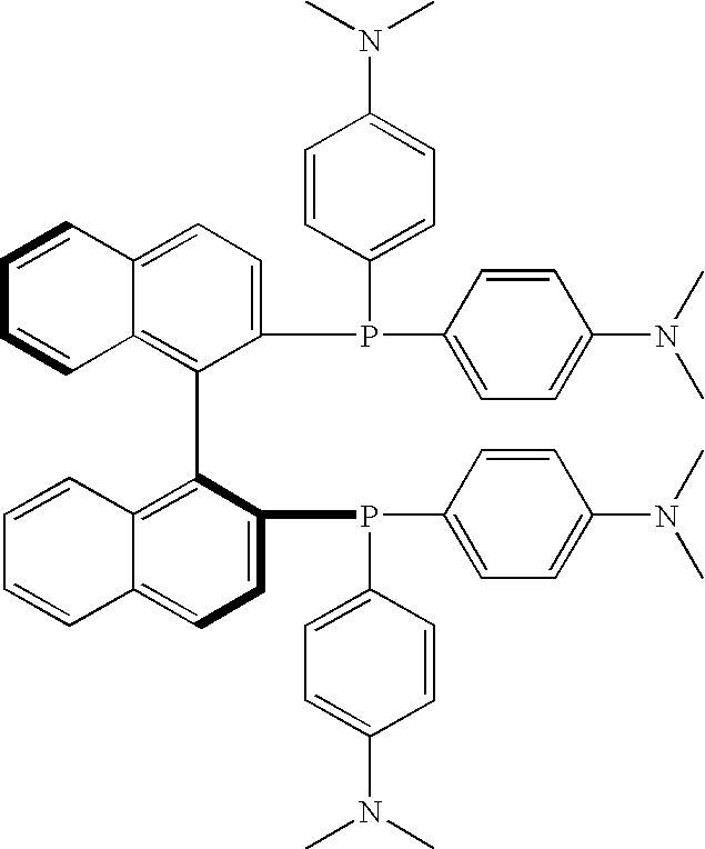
C1=CC2=CC=C(P(C3=CC=C(N(C)C)C=C3)C3=CC=C(N(C)C)C=C3)C(C3=C4C(=CC=C3P(C3=CC=C(N(C)C)C=C3)C3=CC=C(N(C)C)C=C3)C=CC=C4)=C2C=C1
